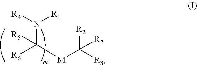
[R6]C([M]C([R3])([R2])[R7])(N([R4])[R1])[R5]
